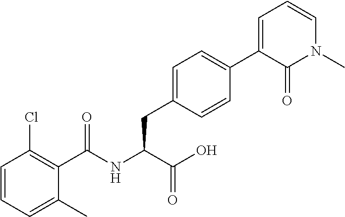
N(C(C(O)=O)CC1=CC=C(C2=CC=CN(C)C2=O)C=C1)C(C1=C(Cl)C=CC=C1C)=O
